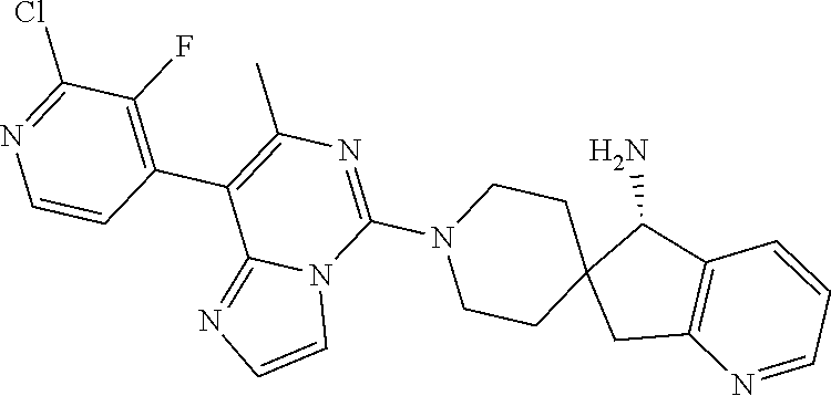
C12=C(C(N)C3(C1)CCN(C1=NC(C)=C(C4=C(F)C(Cl)=NC=C4)C4=NC=CN41)CC3)C=CC=N2
